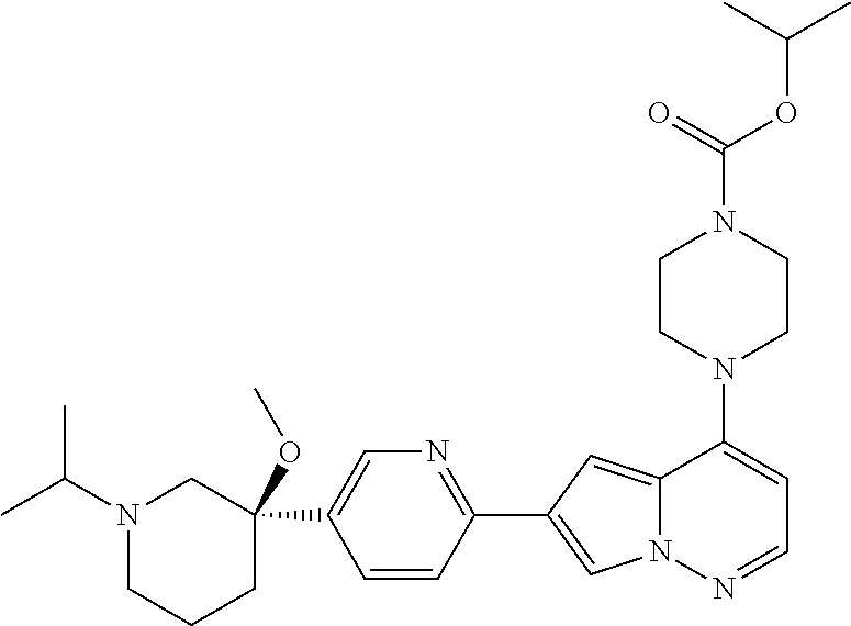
N1(C2=CC=NN3C2=CC(C2=NC=C(C4(OC)CN(C(C)C)CCC4)C=C2)=C3)CCN(C(OC(C)C)=O)CC1
